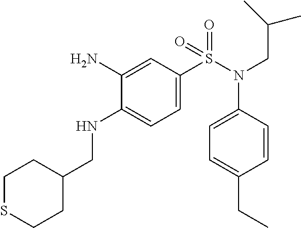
C1SCCC(CNC2=CC=C(S(=O)(=O)N(CC(C)C)C3=CC=C(CC)C=C3)C=C2N)C1
